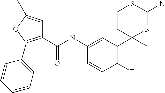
C1=C(NC(C2=C(C3=CC=CC=C3)OC(C)=C2)=O)C=CC(F)=C1C1(C)N=C(N)SCC1
